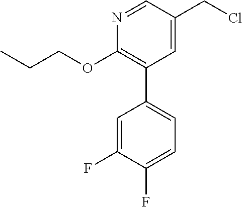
C1(OCCC)=C(C2=CC=C(F)C(F)=C2)C=C(CCl)C=N1
